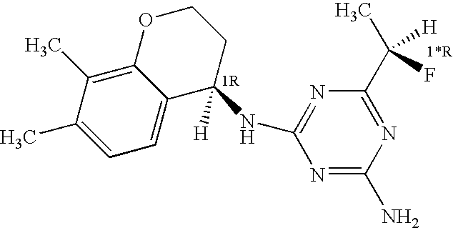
C1([H])(NC2=NC(C(C)(F)[H])=NC(N)=N2)CCOC2=C(C)C(C)=CC=C12
